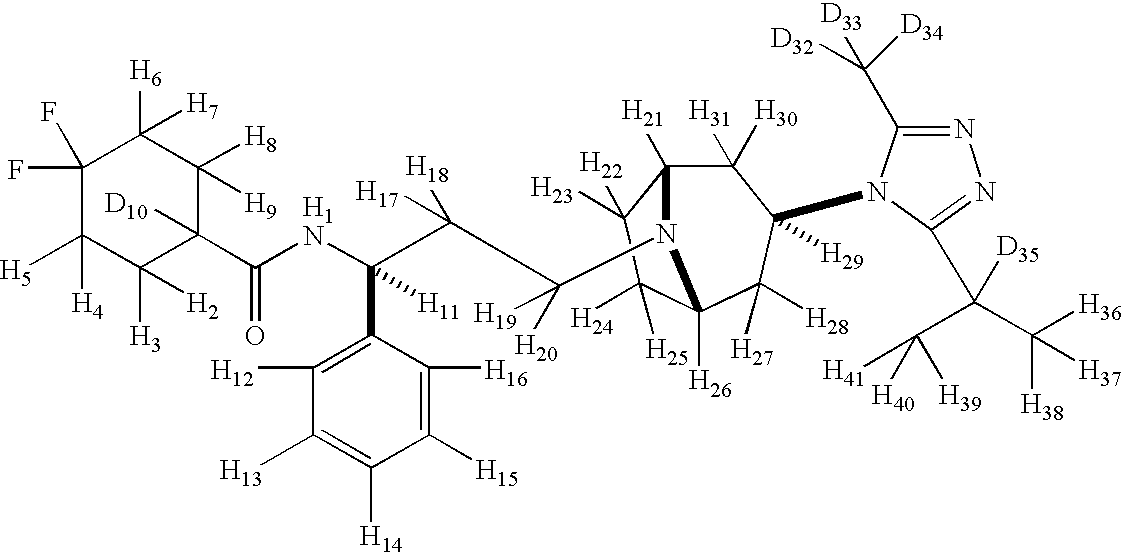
C1(F)(F)C([H5])([H4])C([H3])([H2])C([D10])(C(NC(C(C([H20])([H19])N2C3([H21])C([H31])([H30])C([H29])(N4C(C([D32])([D33])[D34])=NN=C4C(C([H41])([H39])[H40])(C([H36])([H38])[H37])[D35])C([H27])([H28])C2([H26])C([H24])([H25])C3([H23])[H22])([H18])[H17])(C2=C([H12])C([H13])=C([H14])C([H15])=C2[H16])[H11])=O)C([H8])([H9])C1([H6])[H7]
